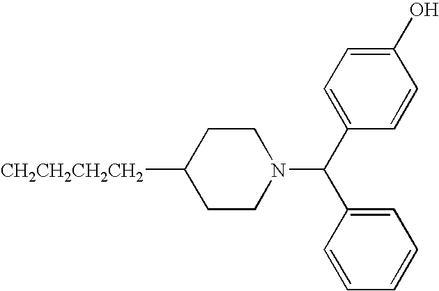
[CH2CH2CH2CH2]C1CCN(C(C2=CC=C(O)C=C2)C2=CC=CC=C2)CC1
